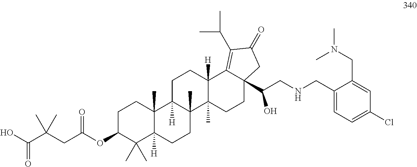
C1C(OC(CC(C(O)=O)(C)C)=O)C(C)(C)C2([H])C(C)(C1)C1([H])C(C)(CC2)C2(C)C([H])(CC1)C1=C(C(C)C)C(=O)CC1(C(CNCC1=CC=C(Cl)C=C1CN(C)C)O)CC2
